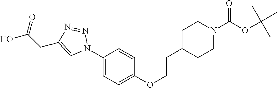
C1(N2N=NC(CC(O)=O)=C2)=CC=C(OCCC2CCN(C(=O)OC(C)(C)C)CC2)C=C1
